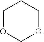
C1OCOCC1
